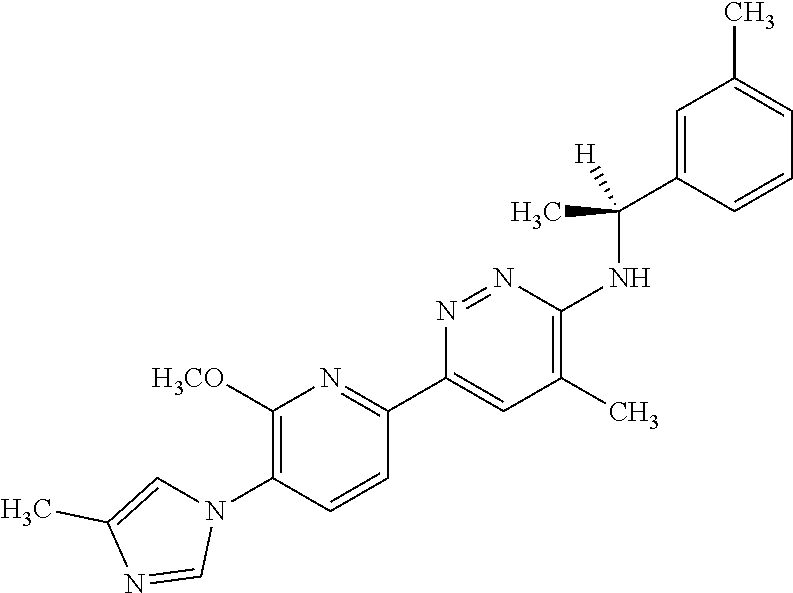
C1([H3CO])=C(N2C=C(C)N=C2)C=CC(C2=CC(C)=C(NC(C3=CC(C)=CC=C3)([H])C)N=N2)=N1
